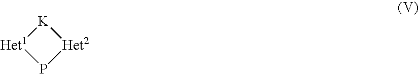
[Het2]1[K][Het1]P1
